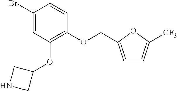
C1(OCC2=CC=C([CF3])O2)=C(OC2CNC2)C=C(Br)C=C1
